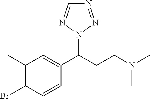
C1(C)=C(Br)C=CC(C(CCN(C)C)N2N=NC=N2)=C1
